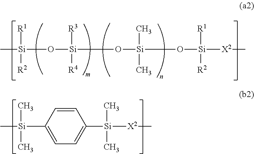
C[Si]([R1])([R2])O[Si]([R4])([R3])O[Si](C)(C)O[Si]([R1])([R2])[X2]C.C[Si](C)(C)C1=CC=C([Si](C)(C)[X2]C)C=C1
